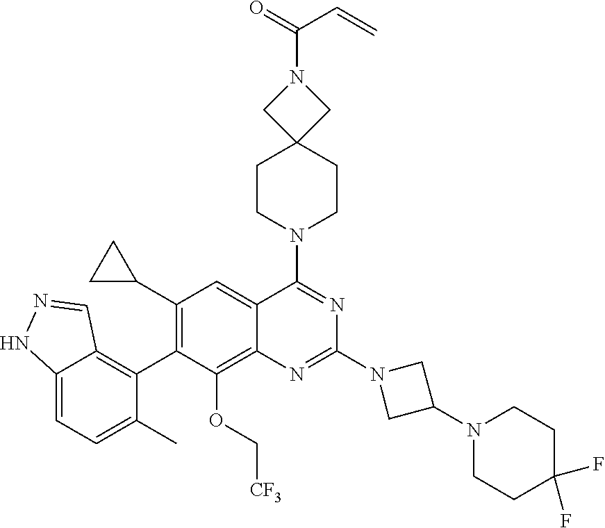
C12=CC=C(C)C(C3=C(C4CC4)C=C4C(=C3OC[CF3])N=C(N3CC(N5CCC(F)(F)CC5)C3)N=C4N3CCC4(CC3)CN(C(=O)C=C)C4)=C1C=NN2
